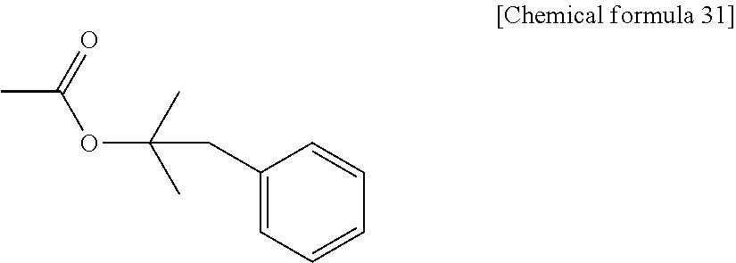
CC(=O)OC(C)(C)CC1=CC=CC=C1
